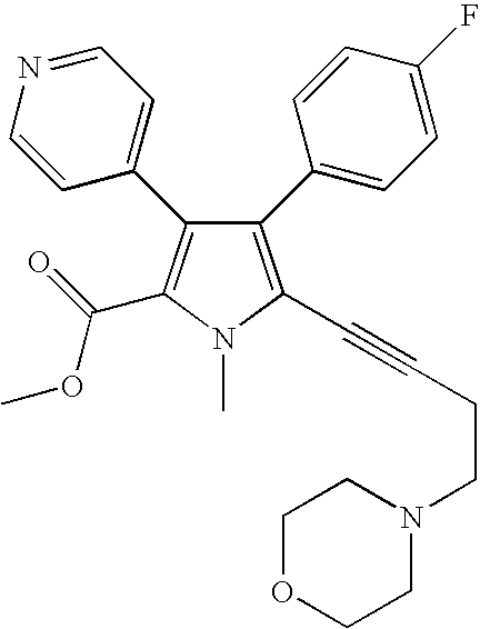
C1(C2=CC=C(F)C=C2)=C(C#CCCN2CCOCC2)N(C)C(C(=O)OC)=C1C1=CC=NC=C1
